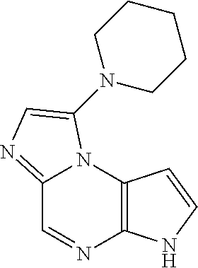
C12=C(N3C(=NC=C3N3CCCCC3)C=N1)C=CN2
